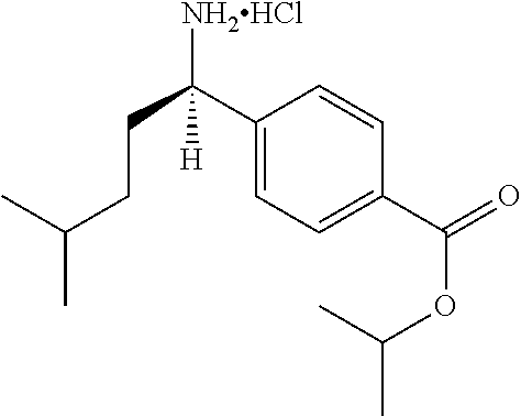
C1(C([NH2HCl])(CCC(C)C)[H])=CC=C(C(OC(C)C)=O)C=C1
